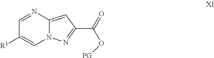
C12=CC(C(=O)O[PG])=NN1C=C([R1])C=N2
